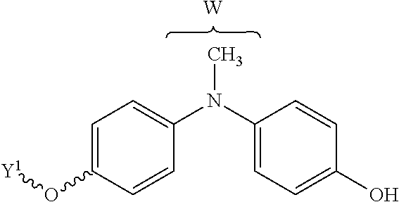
[W].C1=C(O[Y1])C=CC(N(C2=CC=C(O)C=C2)C)=C1
